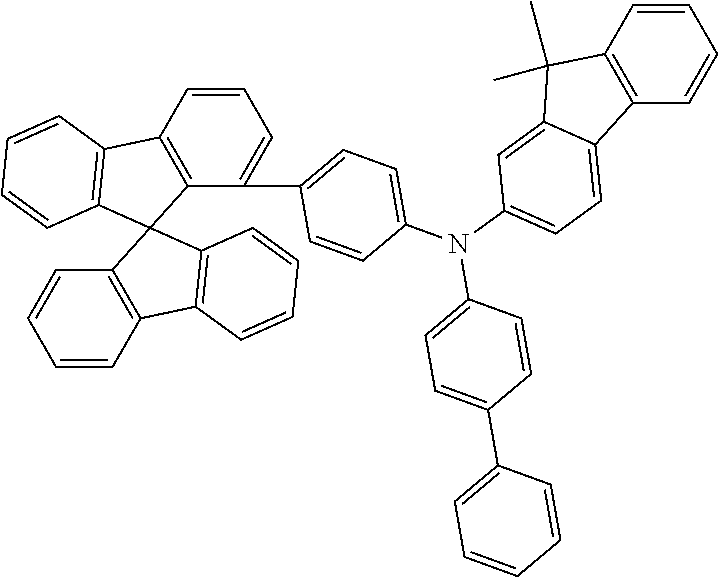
C1=CC2=C(C(C3=CC=C(N(C4=CC=C5C(=C4)C(C)(C)C4=C5C=CC=C4)C4=CC=C(C5=CC=CC=C5)C=C4)C=C3)=C1)C1(C3=C2C=CC=C3)C2=C(C3=C1C=CC=C3)C=CC=C2
